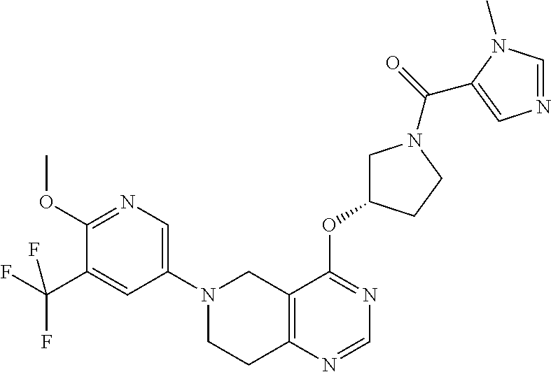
C12=C(N=CN=C1OC1CN(C(C3=CN=CN3C)=O)CC1)CCN(C1=CN=C(OC)C(C(F)(F)F)=C1)C2
